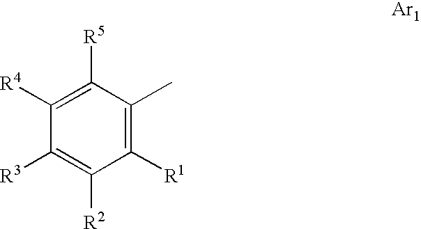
C1([R1])=C(C)C([R5])=C([R4])C([R3])=C1[R2]
